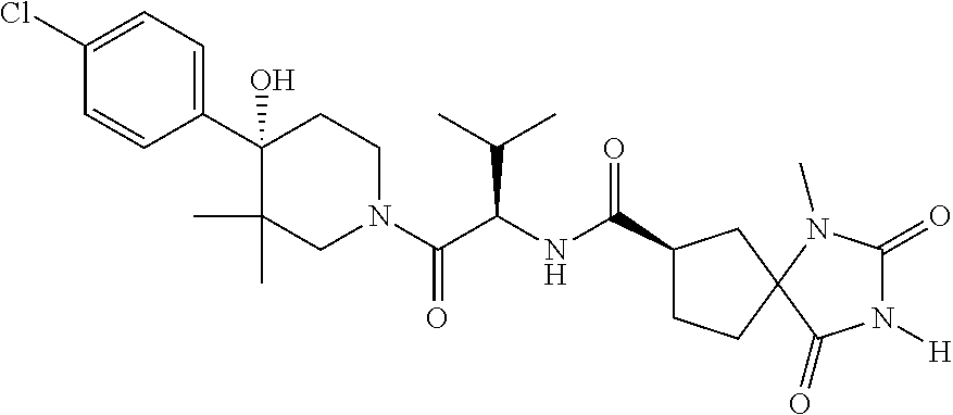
C1(C2(O)C(C)(C)CN(C(C(NC(C3CCC4(C3)C(=O)N([H])C(=O)N4C)=O)C(C)C)=O)CC2)=CC=C(Cl)C=C1
